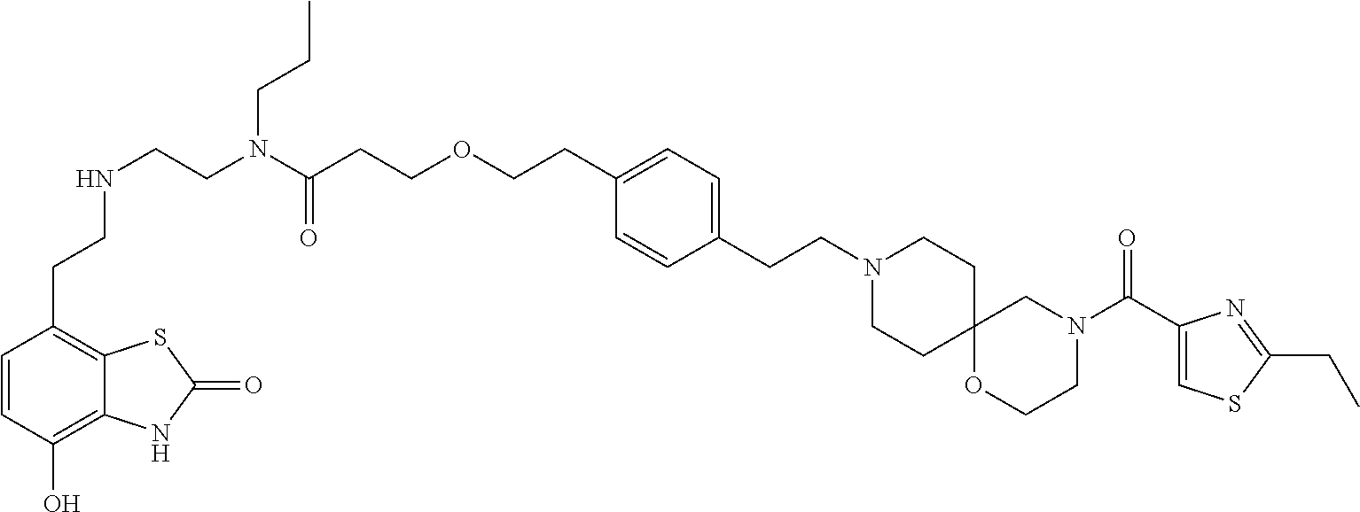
C1=CC(O)=C2C(=C1CCNCCN(C(CCOCCC1=CC=C(CCN3CCC4(CC3)OCCN(C(C3=CSC(CC)=N3)=O)C4)C=C1)=O)CCC)SC(=O)N2
